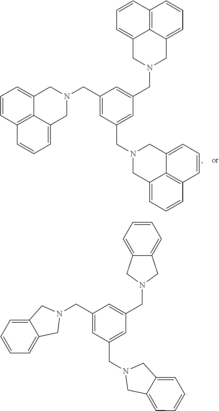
C12=CC=CC3=C1C(=CC=C3)CN(CC1=CC(CN3CC4=CC=CC5=C4C(=CC=C5)C3)=CC(CN3CC4=CC=CC5=C4C(=CC=C5)C3)=C1)C2.C12=CC=CC=C1CN(CC1=CC(CN3CC4=CC=CC=C4C3)=CC(CN3CC4=CC=CC=C4C3)=C1)C2
